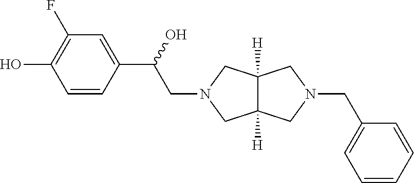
C1=CC(C(O)CN2CC3([H])C([H])(C2)CN(CC2=CC=CC=C2)C3)=CC(F)=C1O
